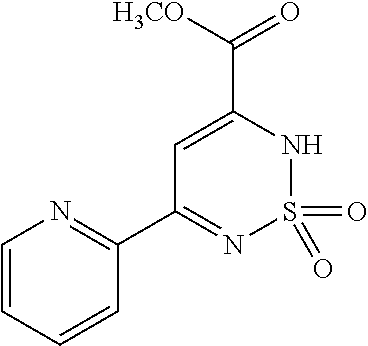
C1=C(C([H3CO])=O)NS(=O)(=O)N=C1C1=NC=CC=C1
